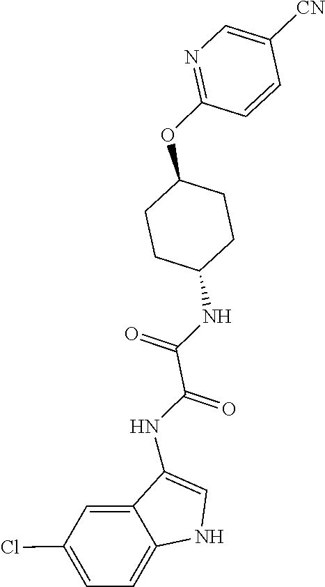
C1(OC2CCC(NC(C(NC3=CNC4=CC=C(Cl)C=C43)=O)=O)CC2)=NC=C([CN])C=C1
